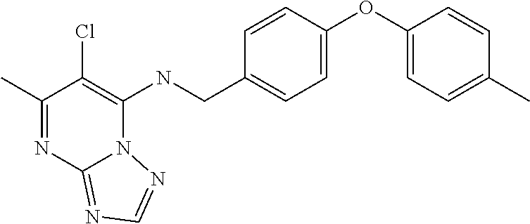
C1(C)=NC2=NC=NN2C(NCC2=CC=C(OC3=CC=C(C)C=C3)C=C2)=C1Cl
